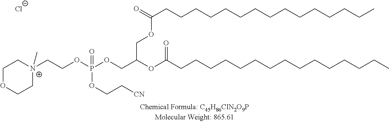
O(P(OCC(OC(CCCCCCCCCCCCCCC)=O)COC(=O)CCCCCCCCCCCCCCC)(OCC[CN])=O)CC[N+]1(C)CCOCC1.[Cl-]
